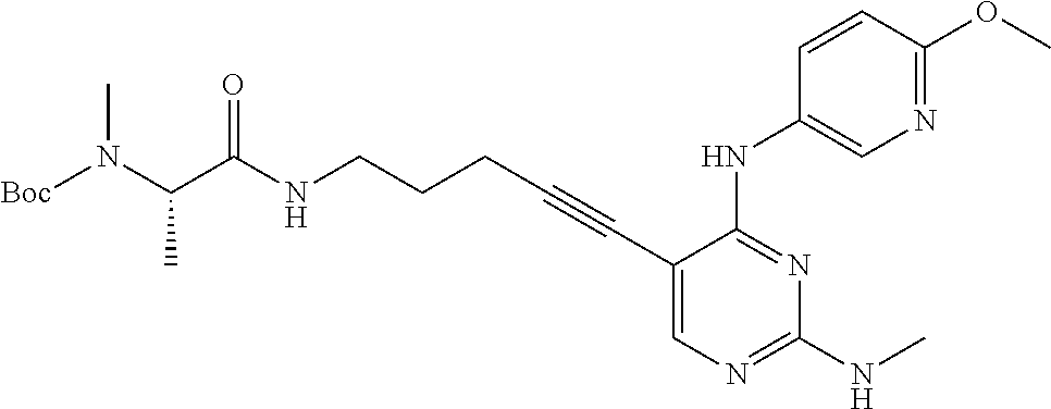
C(NCCCC#CC1=CN=C(NC)N=C1NC1=CN=C(OC)C=C1)(=O)C(N([Boc])C)C
